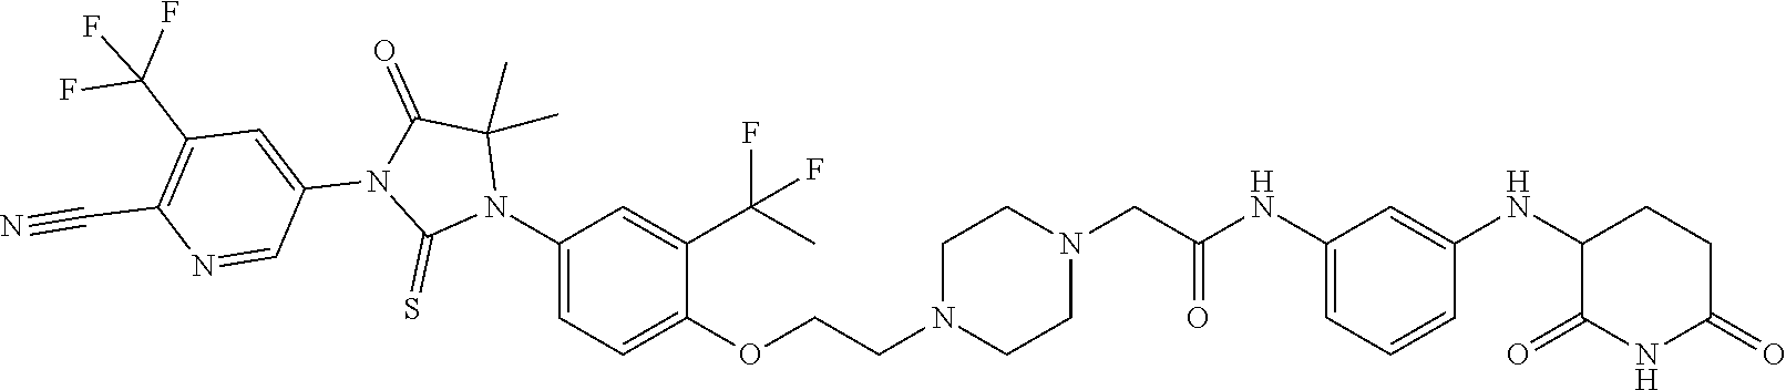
C1=C(NC(CN2CCN(CCOC3=CC=C(N4C(C)(C)C(=O)N(C5=CC(C(F)(F)F)=C(C#N)N=C5)C4=S)C=C3C(C)(F)F)CC2)=O)C=C(NC2C(=O)NC(=O)CC2)C=C1
